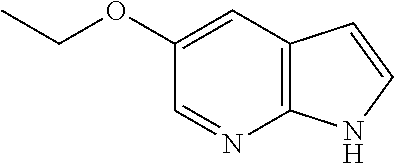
C12=C(C=C(OCC)C=N1)C=CN2
